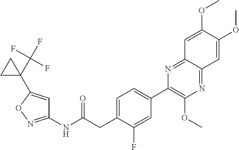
C1(NC(CC2=CC=C(C3=C(OC)N=C4C(=N3)C=C(OC)C(OC)=C4)C=C2F)=O)=NOC(C2(C(F)(F)F)CC2)=C1
